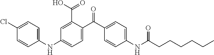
C1(NC2=CC=C(C(C3=CC=C(NC(CCCCCC)=O)C=C3)=O)C(C(O)=O)=C2)=CC=C(Cl)C=C1
